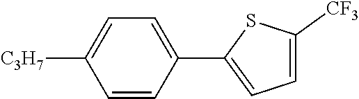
[C3H7]C1=CC=C(C2=CC=C([CF3])S2)C=C1
